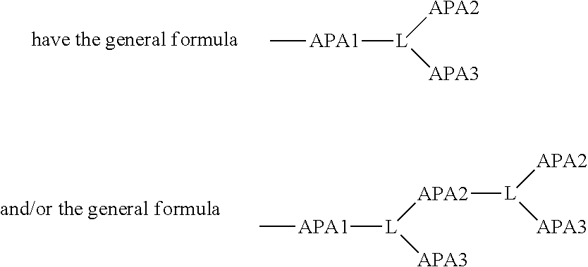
C[APA1][L]([APA2])[APA3].C[APA1][L]([APA2][L]([APA2])[APA3])[APA3]
